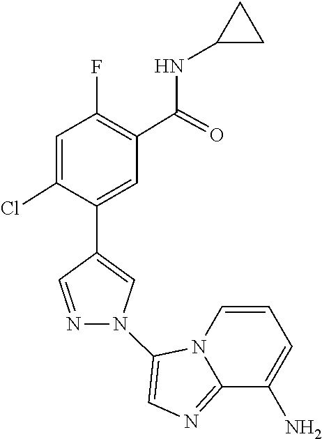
N12C(=NC=C1N1C=C(C3=CC(C(NC4CC4)=O)=C(F)C=C3Cl)C=N1)C(N)=CC=C2
